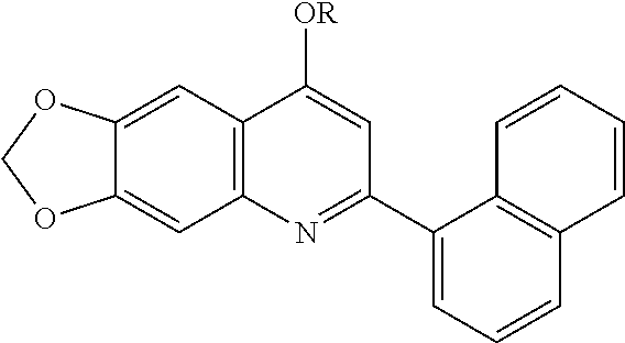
C12=C(C=C3C(=C1)OCO3)C([OR])=CC(C1=CC=CC3=C1C=CC=C3)=N2
